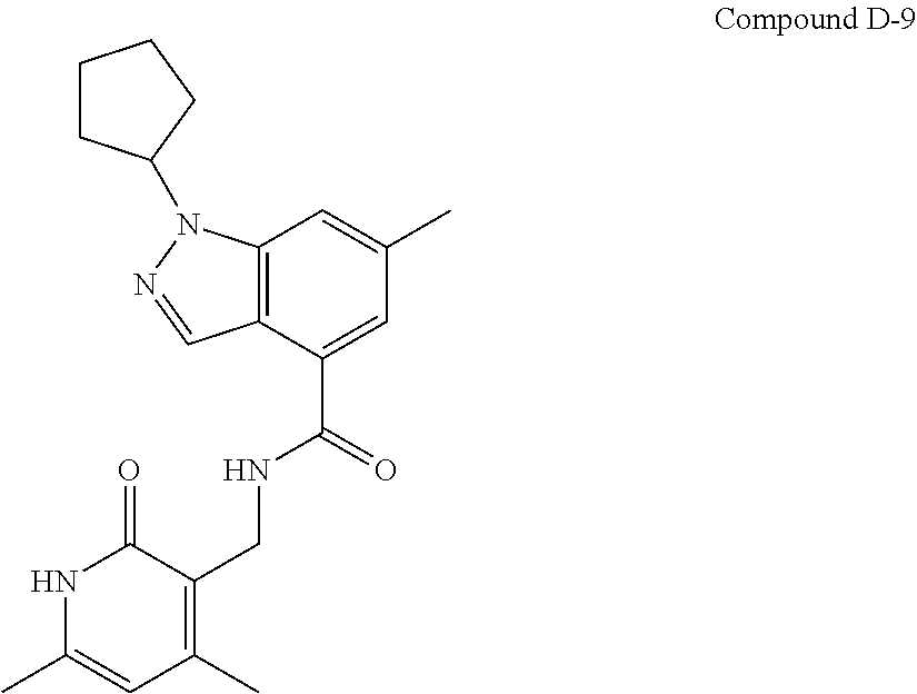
C12=C(C(C(=O)NCC3=C(C)C=C(C)NC3=O)=CC(C)=C1)C=NN2C1CCCC1
